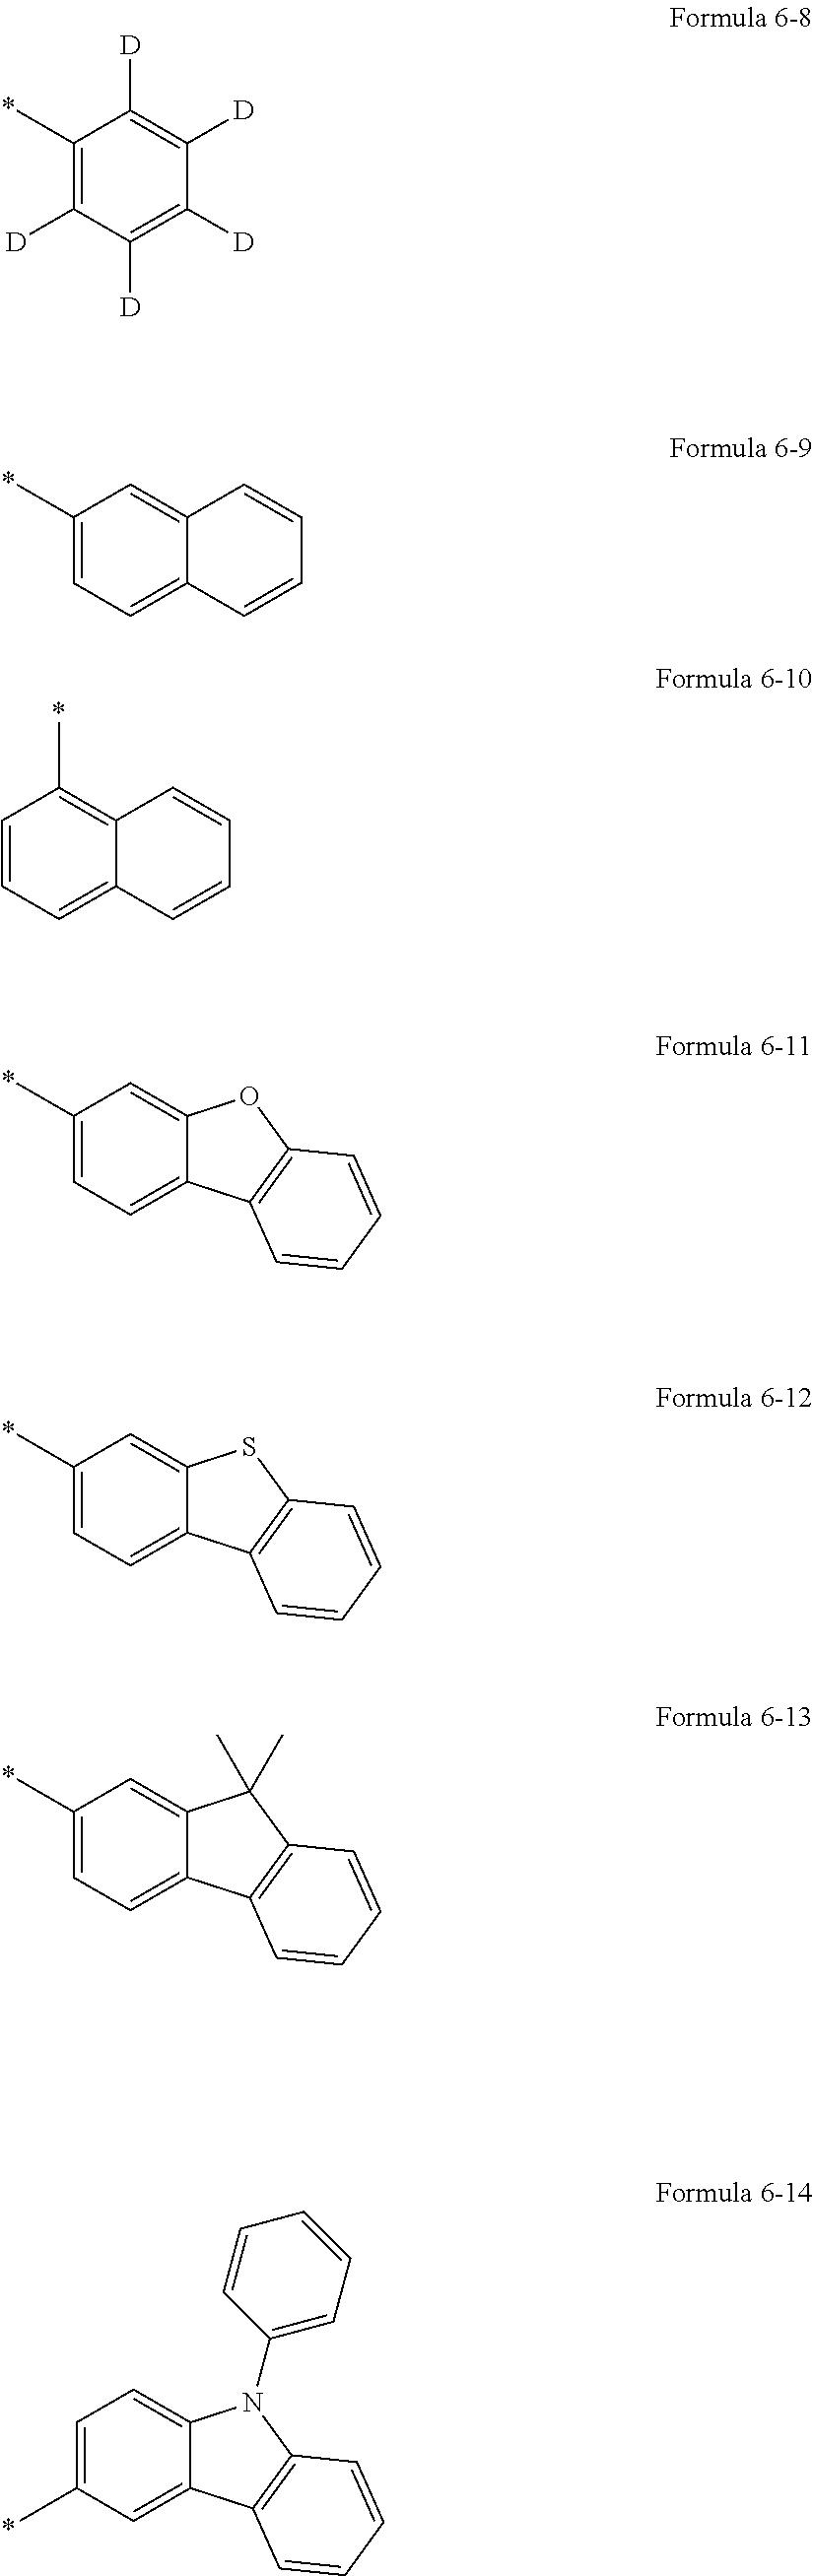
C1(C)=C([D])C([D])=C([D])C([D])=C1[D].C1(C)=CC=C2C(=C1)C=CC=C2.C1(C)=CC=C2C(=C1)OC1=C2C=CC=C1.C1(C)=CC=C2C(=C1)SC1=C2C=CC=C1.C1(C)=CC=C2C(=C1)C(C)(C)C1=C2C=CC=C1.C1=C(C)C=C2C(=C1)N(C1=CC=CC=C1)C1=C2C=CC=C1.C1=CC=C2C(=C1C)C=CC=C2
